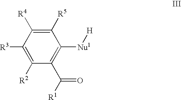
C1([R3])=C([R2])C(C(=O)[R1])=C([Nu1][H])C([R5])=C1[R4]
